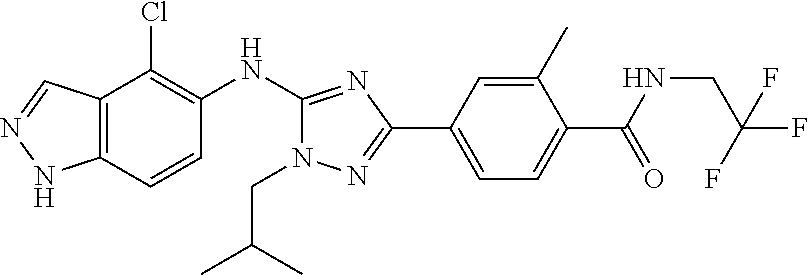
C12=C(C=CC(NC3=NC(C4=CC=C(C(NCC(F)(F)F)=O)C(C)=C4)=NN3CC(C)C)=C1Cl)NN=C2
